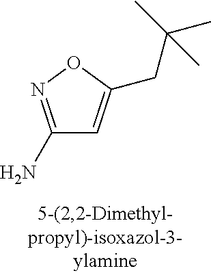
C1(N)=NOC(CC(C)(C)C)=C1
